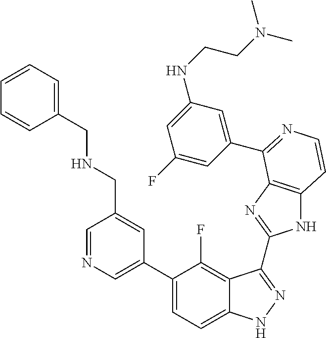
C1(C2=CN=CC(CNCC3=CC=CC=C3)=C2)=CC=C2C(=C1F)C(C1=NC3=C(N1)C=CN=C3C1=CC(NCCN(C)C)=CC(F)=C1)=NN2
